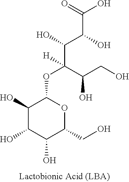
C1(O)C(O)C(O)C(CO)OC1OC(C(O)CO)(C(C(C(O)=O)O)O)[H]
